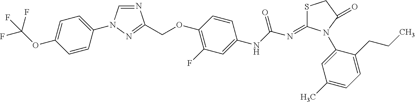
C1=CC(N2C=NC(COC3=C(F)C=C(NC(N=C4SCC(=O)N4C4=CC(C)=CC=C4CCC)=O)C=C3)=N2)=CC=C1OC(F)(F)F
